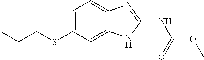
C1(SCCC)=CC=C2C(=C1)NC(NC(OC)=O)=N2
